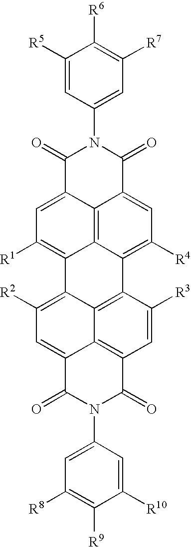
C1([R5])=CC(N2C(=O)C3=CC([R1])=C4C5=C3C(=CC([R4])=C5C3=C5C4=C([R2])C=C4C5=C(C=C3[R3])C(=O)N(C3=CC([R8])=C([R9])C([R10])=C3)C4=O)C2=O)=CC([R7])=C1[R6]
